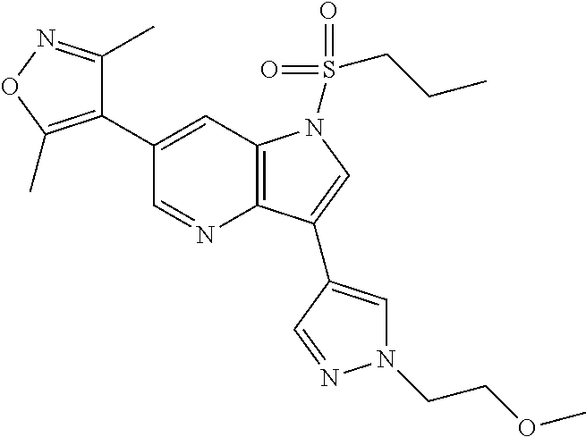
C12=C(C=C(C3=C(C)ON=C3C)C=N1)N(S(=O)(=O)CCC)C=C2C1=CN(CCOC)N=C1
